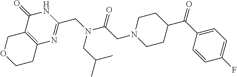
N1C(=O)C2=C(N=C1CN(C(CN1CCC(C(C3=CC=C(F)C=C3)=O)CC1)=O)CC(C)C)CCOC2
